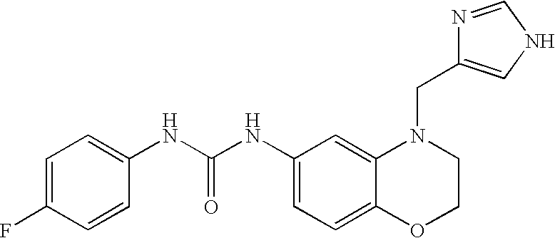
C1(NC(NC2=CC=C(F)C=C2)=O)=CC=C2C(=C1)N(CC1=CNC=N1)CCO2
